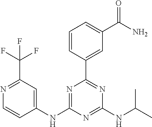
C1(NC2=NC(C3=CC(C(N)=O)=CC=C3)=NC(NC(C)C)=N2)=CC(C(F)(F)F)=NC=C1
